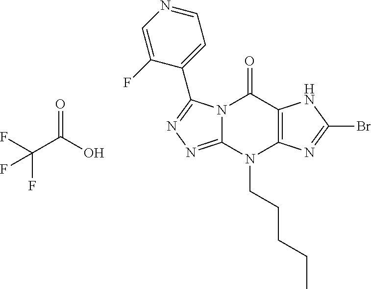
O=C(O)C(F)(F)F.N12C(=NN=C1C1=CC=NC=C1F)N(CCCCC)C1=C(C2=O)NC(Br)=N1
